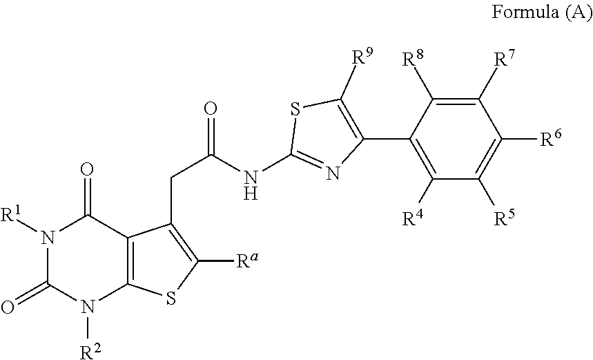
N1([R1])C(=O)N([R2])C2=C(C1=O)C(CC(NC1=NC(C3=C([R4])C([R5])=C([R6])C([R7])=C3[R8])=C([R9])S1)=O)=C([Ra])S2
